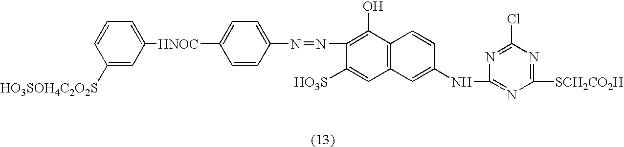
C1=C([HNOC]C2=CC=CC([HO3SOH4C2O2S])=C2)C=CC(N=NC2=C(O)C3=C(C=C2[HO3S])C=C(NC2=NC([SCH2CO2H])=NC(Cl)=N2)C=C3)=C1
